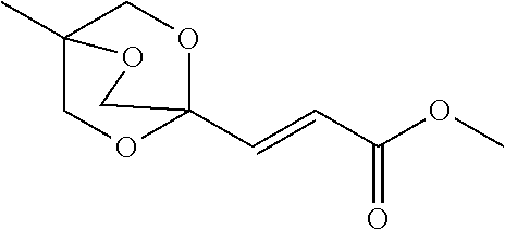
O(C(C=CC12OCC(C)(CO1)OC2)=O)C
